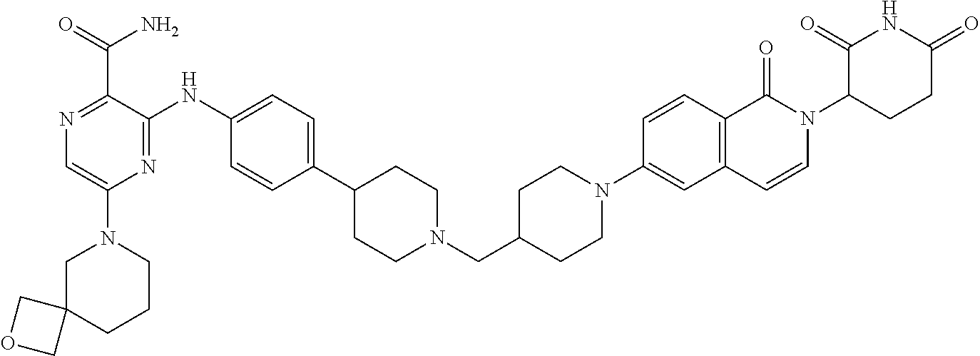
C1(N2CC3(CCC2)COC3)=CN=C(C(N)=O)C(NC2=CC=C(C3CCN(CC4CCN(C5=CC6=C(C=C5)C(=O)N(C5C(=O)NC(=O)CC5)C=C6)CC4)CC3)C=C2)=N1
